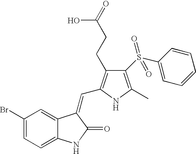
C1(Br)=CC=C2C(=C1)C(=CC1=C(CCC(=O)O)C(S(C3=CC=CC=C3)(=O)=O)=C(C)N1)C(=O)N2
